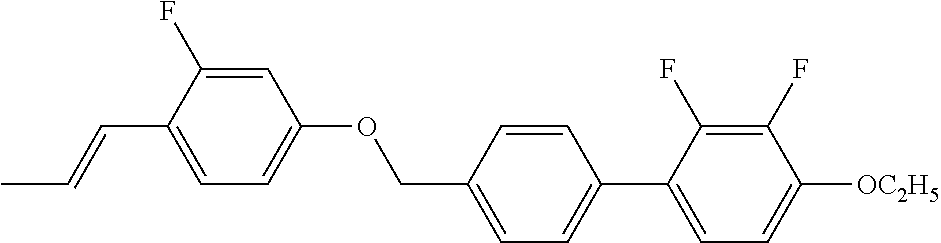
C1=C(F)C(C=CC)=CC=C1OCC1=CC=C(C2=CC=C([OC2H5])C(F)=C2F)C=C1
